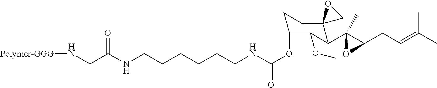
C(CCNC(OC1CCC2(C(C3(C)C(CC=C(C)C)O3)C1OC)CO2)=O)CCCNC(CN[Polymer-GGG])=O
